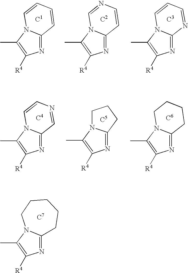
C1=CC=CC2=NC([R4])=C(C)N12.C1=NC=CC2=NC([R4])=C(C)N12.C1=CC=NC2=NC([R4])=C(C)N12.N1=C2N(C(C)=C1[R4])CCC2.C1=CN=CC2=NC([R4])=C(C)N12.C1N2C(=NC([R4])=C2C)CCC1.N12C(=NC([R4])=C1C)CCCCC2
